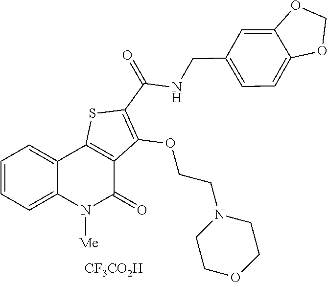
[CF3CO2H].C1=CC=C2C(=C1)C1=C(C(=O)N2[Me])C(OCCN2CCOCC2)=C(C(=O)NCC2=CC=C3C(=C2)OCO3)S1
